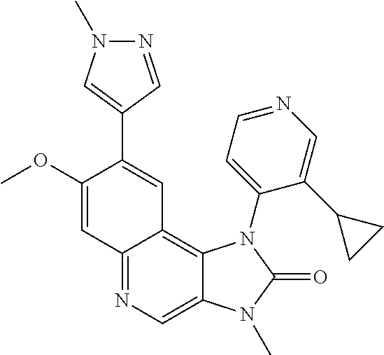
C1(OC)=CC2=NC=C3C(=C2C=C1C1=CN(C)N=C1)N(C1=CC=NC=C1C1CC1)C(=O)N3C
